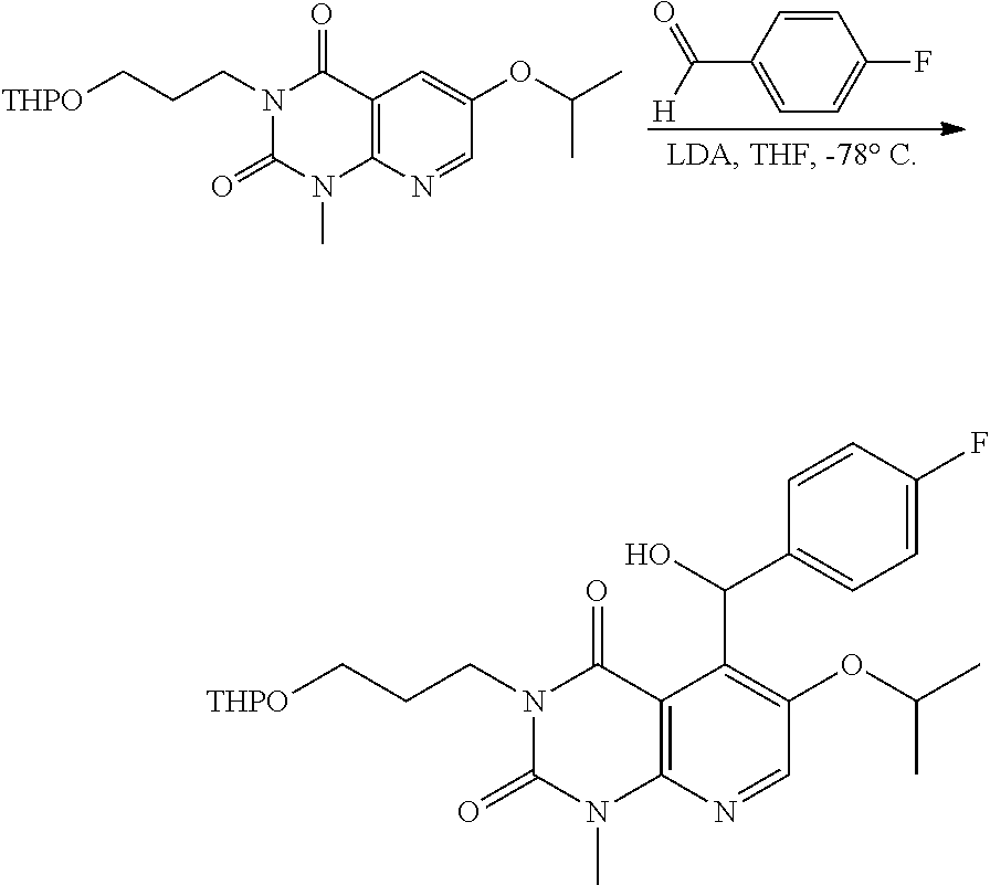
N1(CCC[THPO])C(=O)N(C)C2=C(C1=O)C=C(OC(C)C)C=N2.C1=C(C([H])=O)C=CC(F)=C1.N1(CCC[THPO])C(=O)N(C)C2=C(C1=O)C(C(C1=CC=C(F)C=C1)O)=C(OC(C)C)C=N2
